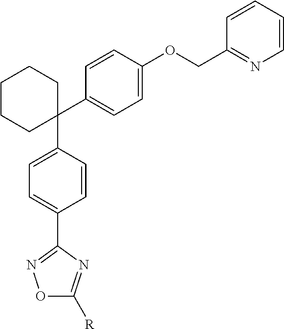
C1(C2=CC=C(OCC3=NC=CC=C3)C=C2)(C2=CC=C(C3=NOC([R])=N3)C=C2)CCCCC1
